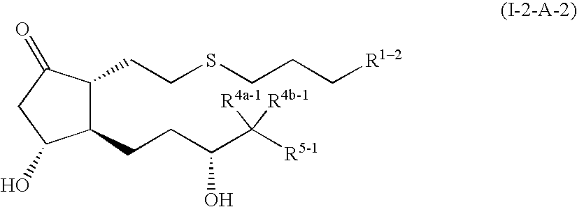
C1(CCC(C([R5-1])([R4a-1])[R4b-1])O)C(CCSCCC[R12])C(=O)CC1O
